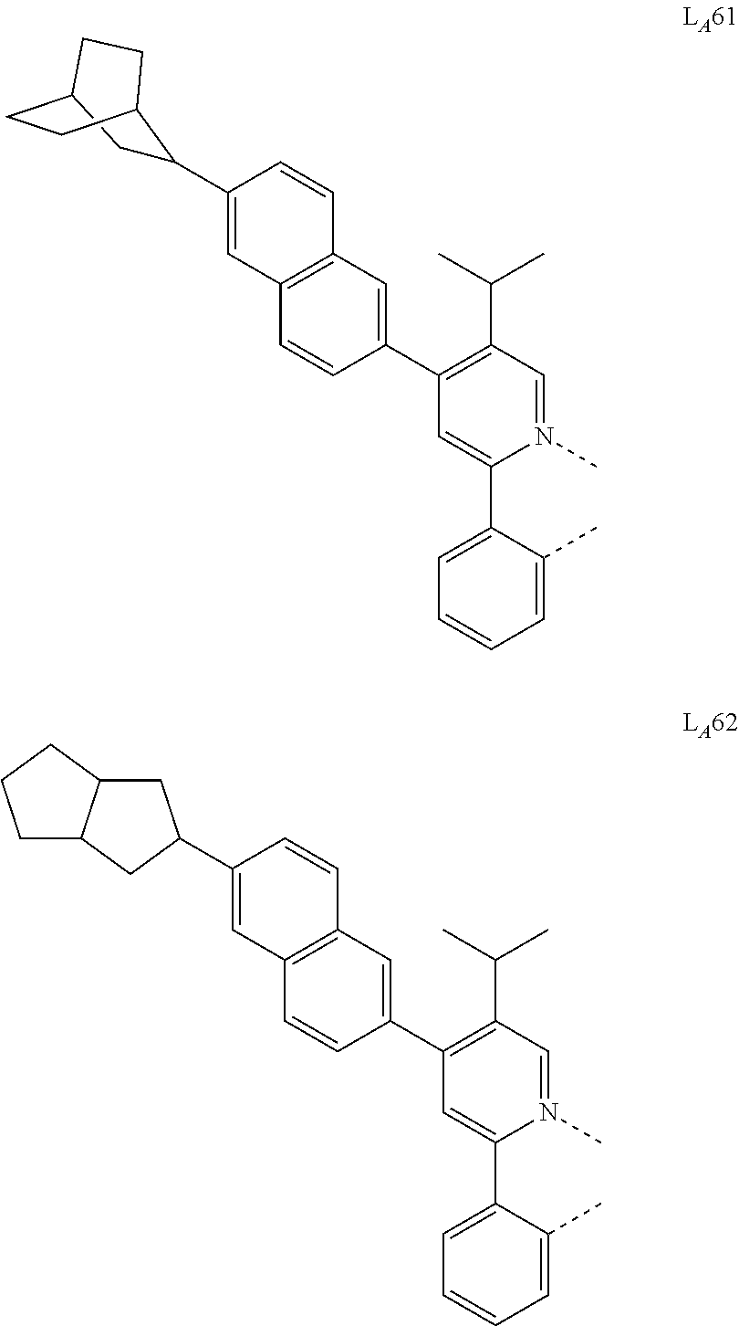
C1(C2CC3CCC2CC3)=CC2=C(C=C1)C=C(C1=C(C(C)C)C=N(C)C(C3=CC=CC=C3C)=C1)C=C2.C1(C2CC3C(C2)CCC3)=CC2=C(C=C1)C=C(C1=C(C(C)C)C=N(C)C(C3=CC=CC=C3C)=C1)C=C2
